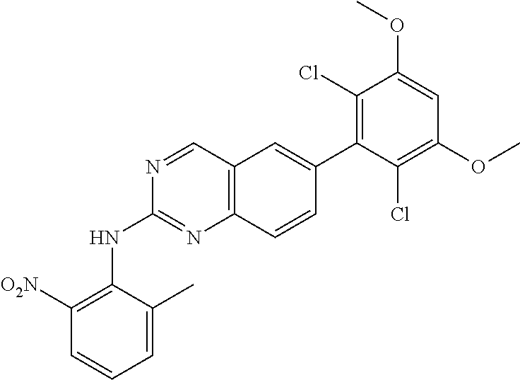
C1([O2N])=C(NC2=NC3=C(C=N2)C=C(C2=C(Cl)C(OC)=CC(OC)=C2Cl)C=C3)C(C)=CC=C1
